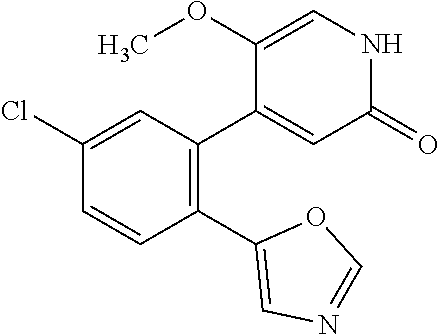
C1=C(OC)C(C2=C(C3=CN=CO3)C=CC(Cl)=C2)=CC(=O)N1
